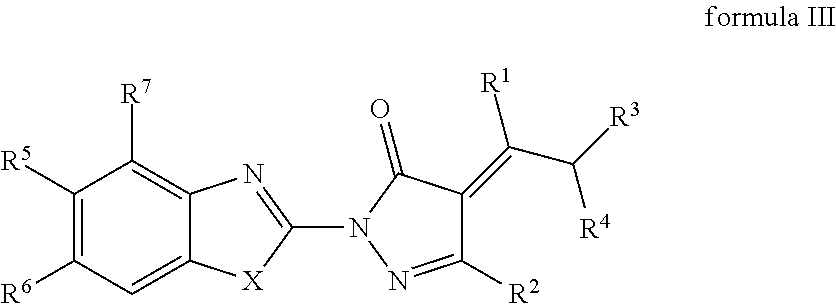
C1([R5])=C([R6])C=C2C(=C1[R7])N=C(N1N=C([R2])C(=C(C([R3])[R4])[R1])C1=O)[X]2
